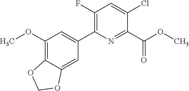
C12=C(OC)C=C(C3=C(F)C=C(Cl)C(C(OC)=O)=N3)C=C1OCO2
